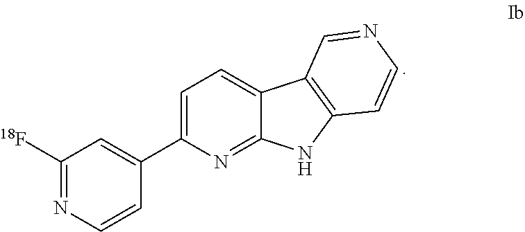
C1([18F])=NC=CC(C2=CC=C3C(=N2)NC2=C3C=NC=C2)=C1
